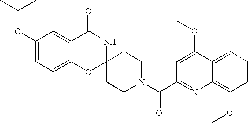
C1(OC(C)C)=CC=C2C(=C1)C(=O)NC1(O2)CCN(C(C2=NC3=C(OC)C=CC=C3C(OC)=C2)=O)CC1
